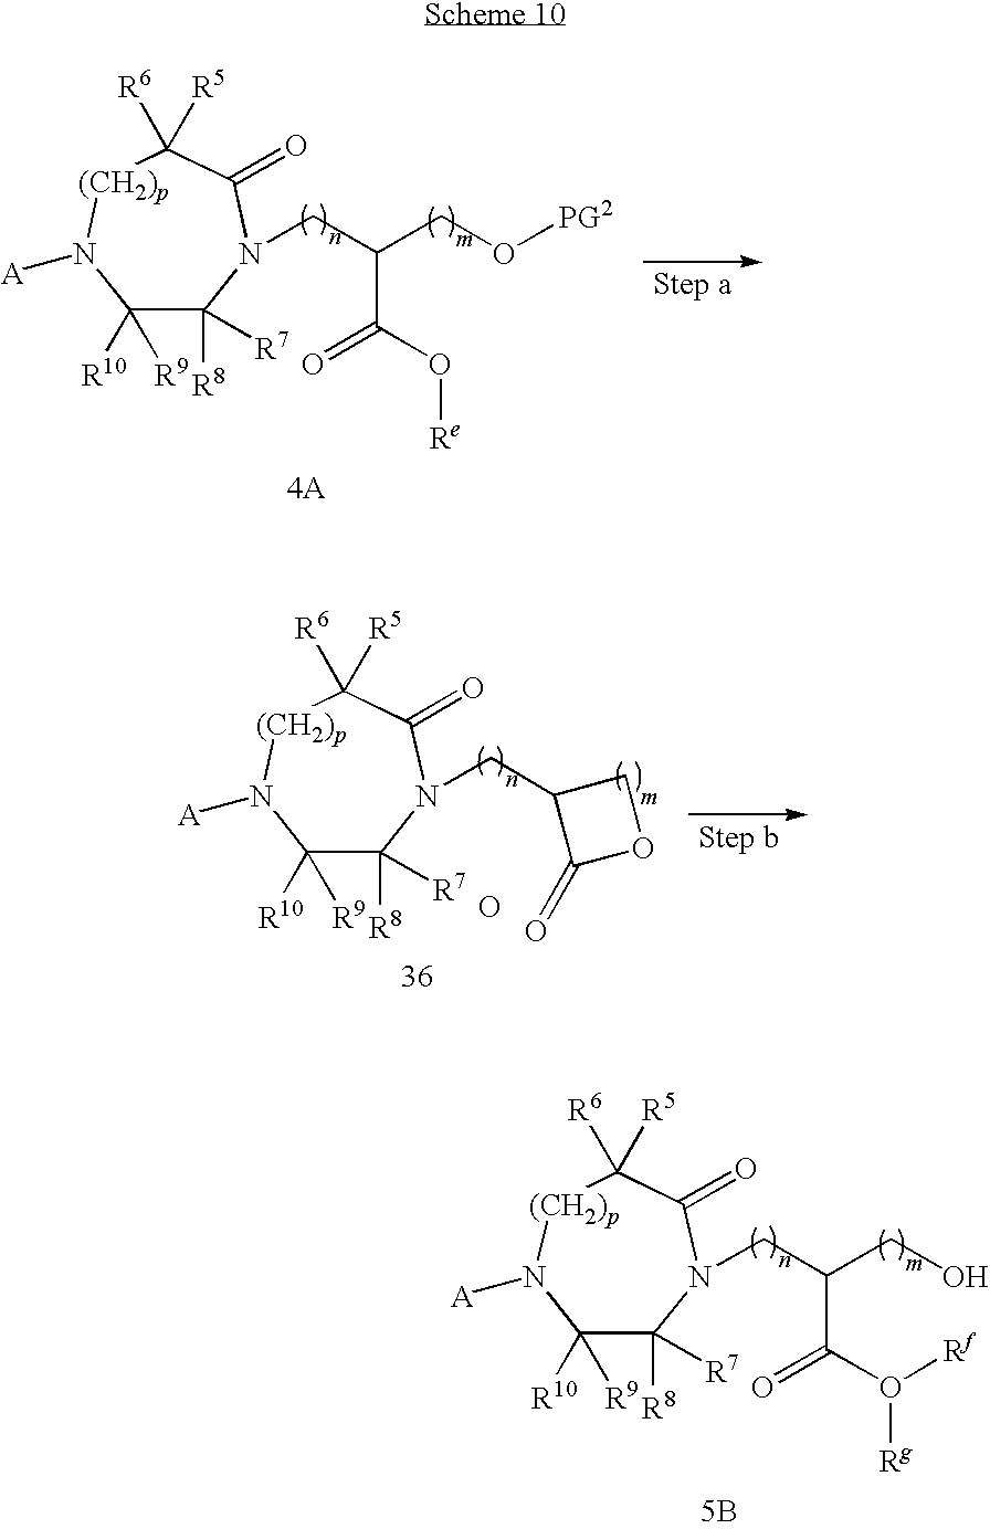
C1([R10])([R9])C([R8])([R7])N(CC(CO[PG2])C(O[Re])=O)C(=O)C([R6])([R5])[(CH2)p]N1[A].C1([R10])([R9])C([R8])([R7])N(CC2C(=O)OC2)C(=O)C([R6])([R5])[(CH2)p]N1[A].O.C1([R10])([R9])C([R8])([R7])N(CC(CO)C(O([Rg])[Rf])=O)C(=O)C([R6])([R5])[(CH2)p]N1[A].[5B]
